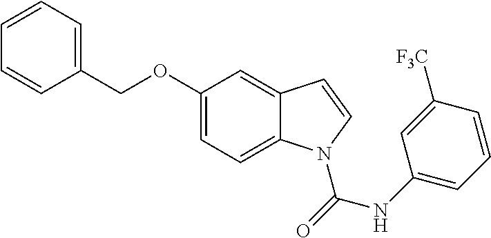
C(C1=CC=CC=C1)OC1=CC=C2C(=C1)C=CN2C(NC1=CC=CC([F3C])=C1)=O
